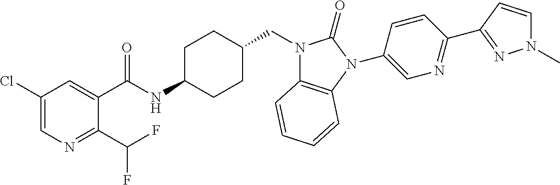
C1(Cl)=CN=C(C(F)F)C(C(NC2CCC(CN3C4=C(N(C5=CN=C(C6=NN(C)C=C6)C=C5)C3=O)C=CC=C4)CC2)=O)=C1
